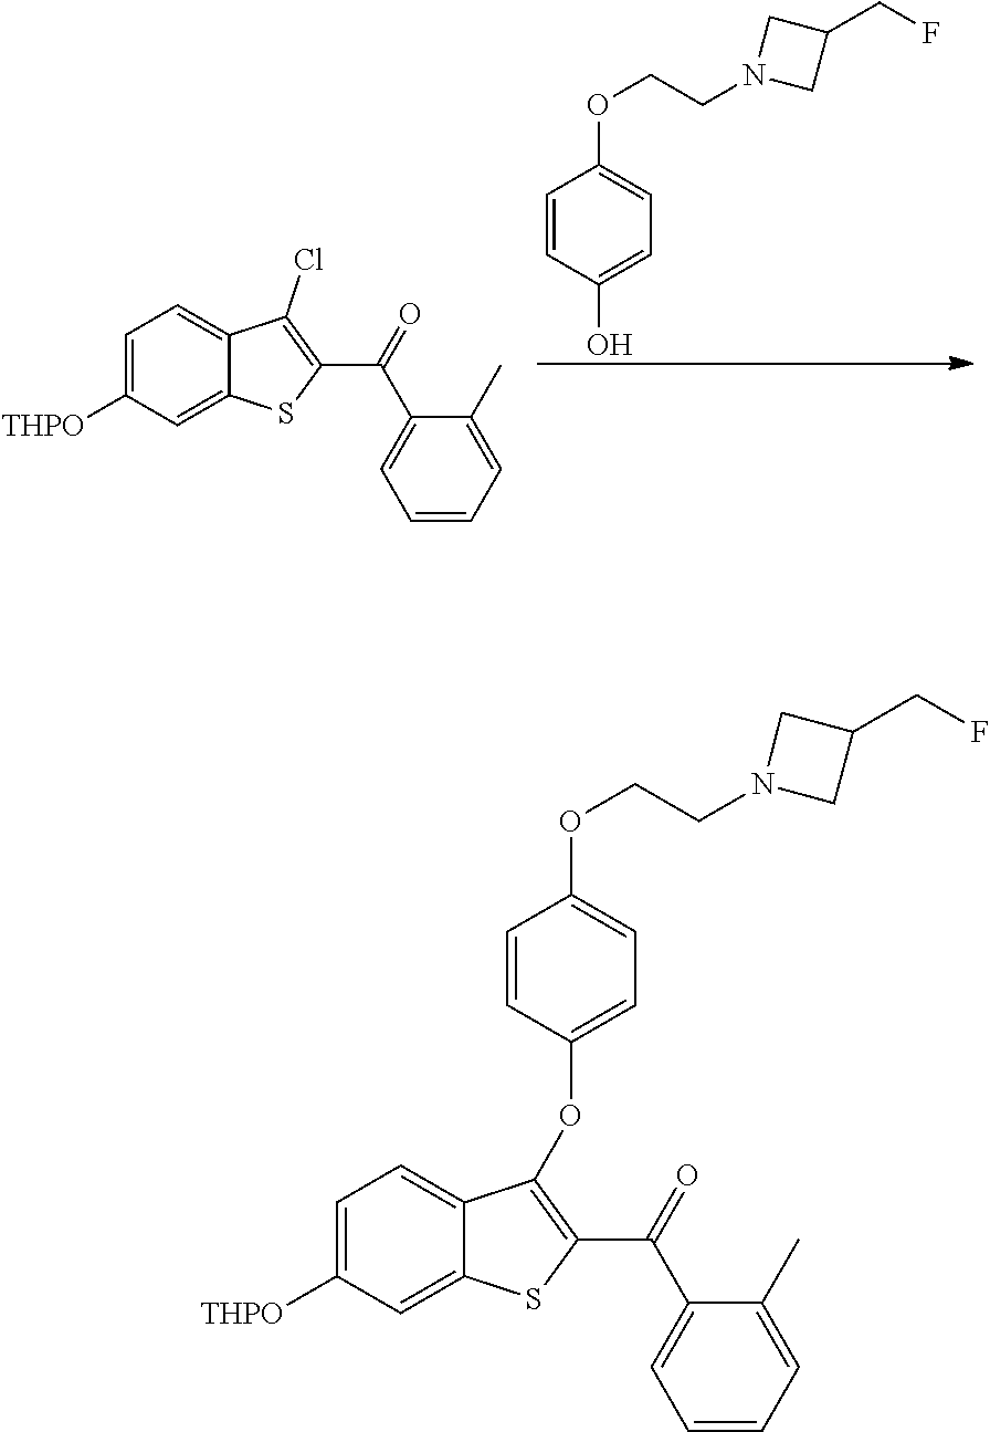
C1(OCCN2CC(CF)C2)=CC=C(O)C=C1.C1=C([THPO])C=C2C(=C1)C(Cl)=C(C(=O)C1=CC=CC=C1C)S2.C(OC1=CC=C(OC2=C(C(=O)C3=CC=CC=C3C)SC3=CC([THPO])=CC=C32)C=C1)CN1CC(CF)C1
